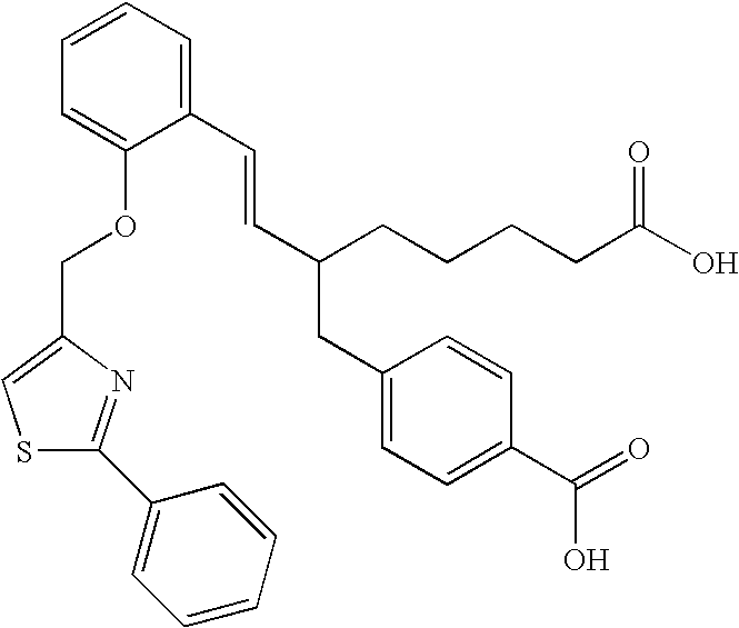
C1(C=CC(CCCCC(O)=O)CC2=CC=C(C(=O)O)C=C2)=CC=CC=C1OCC1=CSC(C2=CC=CC=C2)=N1
